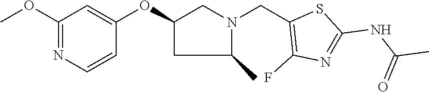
C1(OC)=NC=CC(OC2CC(C)N(CC3=C(F)N=C(NC(C)=O)S3)C2)=C1
